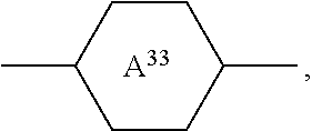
[A33].CC1CCC(C)CC1
